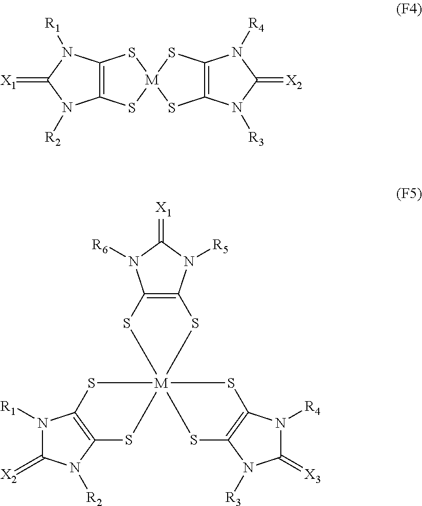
C12=C(S[M]3(S1)SC1=C(S3)N([R4])C(=[X2])N1[R3])N([R2])C(=[X1])N2[R1].N1([R1])C(=[X2])N([R2])C2=C1S[M]13(S2)(SC2=C(N([R3])C(=[X3])N2[R4])S1)SC1=C(N([R5])C(=[X1])N1[R6])S3
